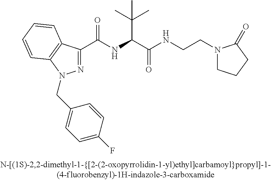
C(=O)(NC(C(C)(C)C)C(=O)NCCN1CCCC1=O)C1=NN(CC2=CC=C(F)C=C2)C2=C1C=CC=C2
